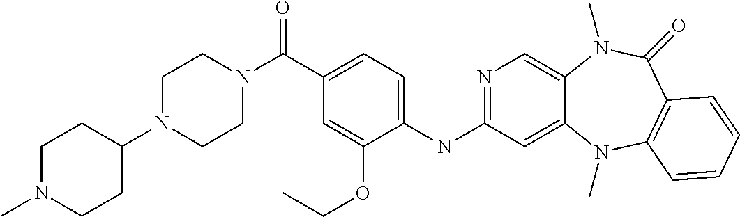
C1N(C)CCC(N2CCN(C(C3=CC=C(NC4=NC=C5C(=C4)N(C)C4=C(C(=O)N5C)C=CC=C4)C(OCC)=C3)=O)CC2)C1
